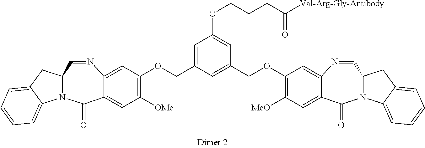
C1=C(COC2=C([OMe])C=C3C(=C2)N=CC2N(C3=O)C3=CC=CC=C3C2)C=C(COC2=C([MeO])C=C3C(=C2)N=CC2N(C3=O)C3=CC=CC=C3C2)C=C1OCCCC([Val-Arg-Gly-Antibody])=O
